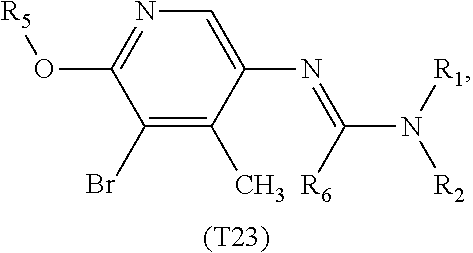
C1(Br)=C(C)C(N=C(N([R1])[R2])[R6])=CN=C1O[R5].[(T23)]
